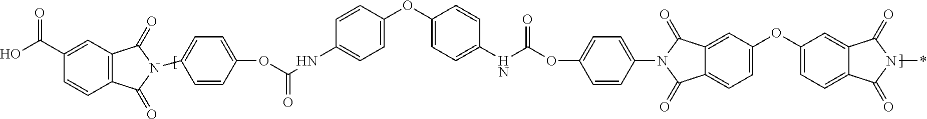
C1=CC(C(O)=O)=CC2=C1C(=O)N(C1=CC=C(OC(NC3=CC=C(OC4=CC=C(NC(OC5=CC=C(N6C(=O)C7=CC=C(OC8=CC=C9C(=C8)C(=O)N(*)C9=O)C=C7C6=O)C=C5)=O)C=C4)C=C3)=O)C=C1)C2=O
